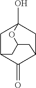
C1C2C(=O)C3CC1(O)OC(C2)C3
